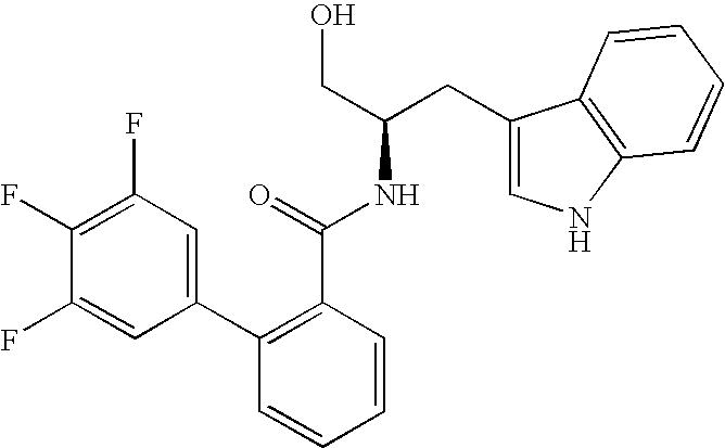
C1=CC=CC(C(=O)NC(CO)CC2=CNC3=C2C=CC=C3)=C1C1=CC(F)=C(F)C(F)=C1
